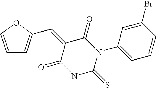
C(=C1C(=O)N(C2=CC=CC(Br)=C2)C(=S)NC1=O)C1=CC=CO1
